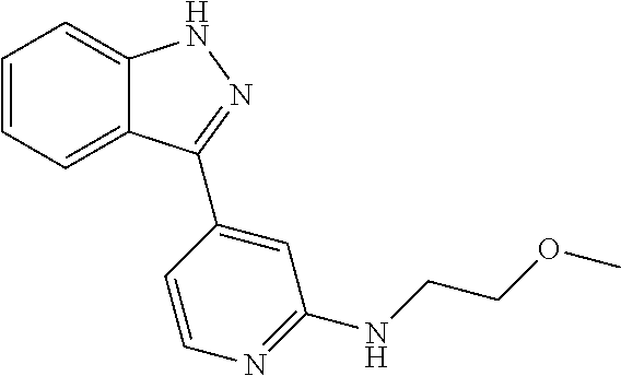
C1=CC=C2C(=C1)NN=C2C1=CC(NCCOC)=NC=C1
